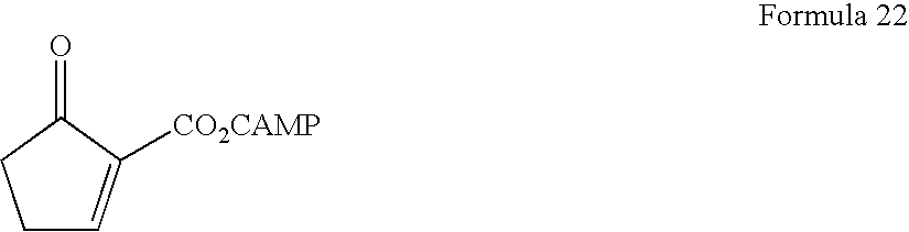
C1C=C([CO2CAMP])C(=O)C1
